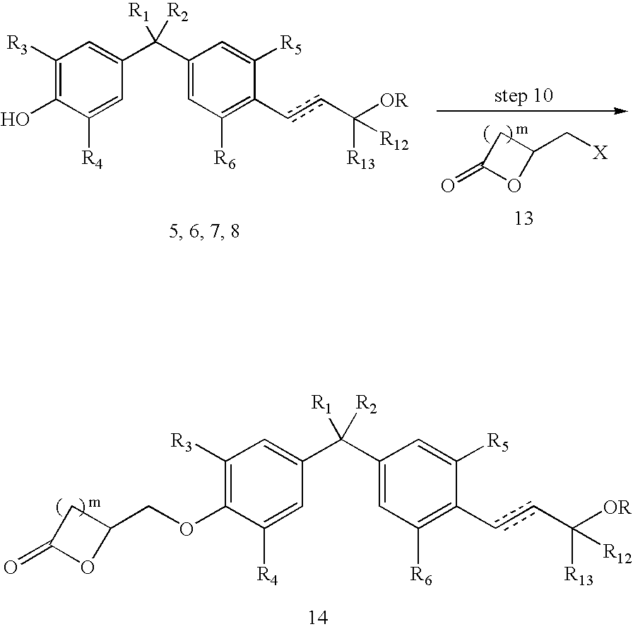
C1([R3])=C(O)C([R4])=CC(C(C2=CC([R6])=C(ccC([OR])([R13])[R12])C([R5])=C2)([R1])[R2])=C1.C1(=O)OC(C[X])C1.C1([R3])=C(OCC2OC(=O)C2)C([R4])=CC(C(C2=CC([R6])=C(ccC([OR])([R13])[R12])C([R5])=C2)([R1])[R2])=C1
